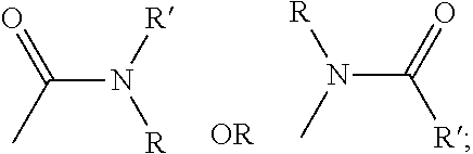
C(N([R])[R])(C)=O.N(C(=O)[R])(C)[R]
